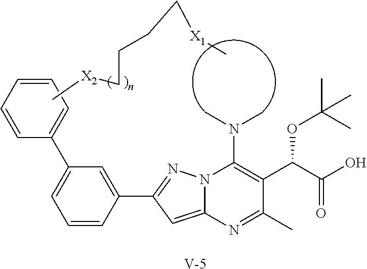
C1=CC(C2=NN3C(=C2)N=C(C)C(C(C(O)=O)OC(C)(C)C)=C3N(C)C)=CC(C2=CC=CC=C2)=C1.[V].C[X1]CCCC[X2]C
